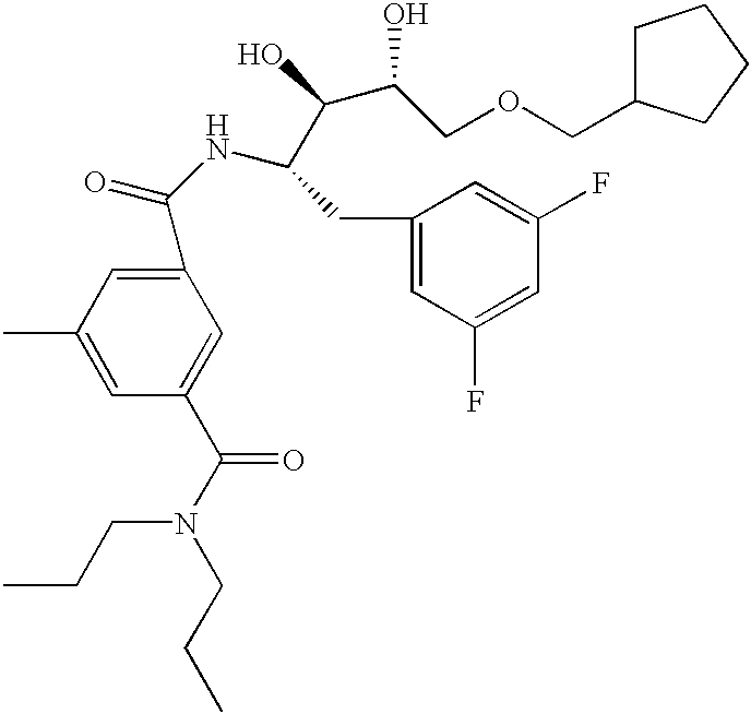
C1(C(NC(C(O)C(COCC2CCCC2)O)CC2=CC(F)=CC(F)=C2)=O)=CC(C)=CC(C(N(CCC)CCC)=O)=C1
